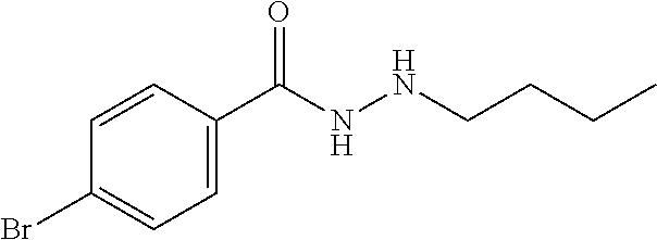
C1=CC(C(NNCCCC)=O)=CC=C1Br
